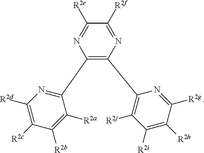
C1(C2=NC([R2d])=C([R2c])C([R2b])=C2[R2a])=C(C2=C([R2j])C([R2i])=C([R2h])C([R2g])=N2)N=C([R2f])C([R2e])=N1
